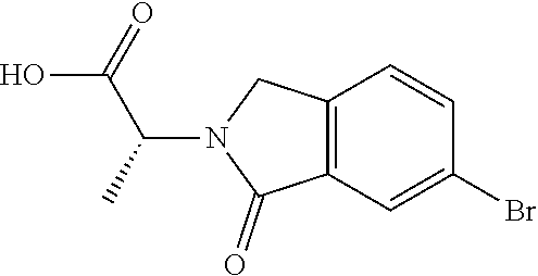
C12=C(CN(C(C(O)=O)C)C1=O)C=CC(Br)=C2
